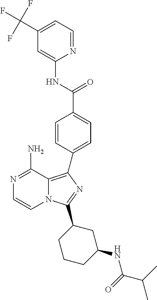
N1=C(N)C2=C(C3=CC=C(C(=O)NC4=CC(C(F)(F)F)=CC=N4)C=C3)N=C(C3CCCC(NC(C(C)C)=O)C3)N2C=C1
